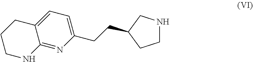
C12=NC(CCC3CNCC3)=CC=C1CCCN2
